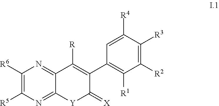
C1([R6])=C([R5])N=C2C(=N1)C([R])=C(C1=C([R1])C([R2])=C([R3])C([R4])=C1)C(=[X])[Y]2
